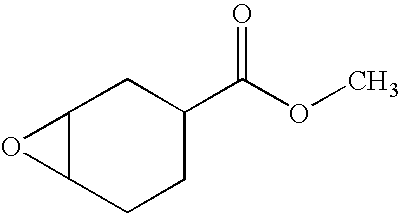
C12C(CCC(C(OC)=O)C1)O2
